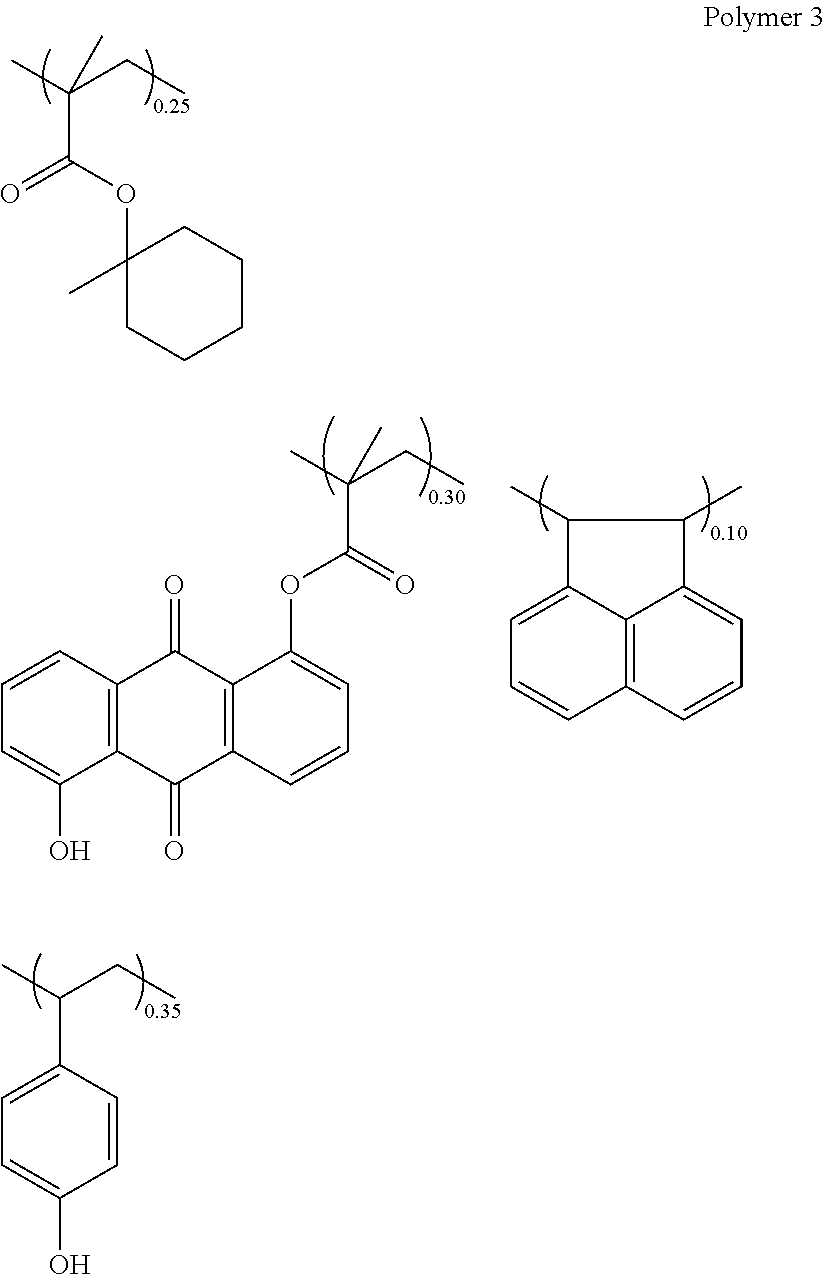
CC(CC)(C(OC1(C)CCCCC1)=O)C.CC(CC)C1=CC=C(O)C=C1.CC(CC)(C(OC1=CC=CC2=C1C(=O)C1=C(C(O)=CC=C1)C2=O)=O)C.C12=C3C=CC=C1C(C)C(C)C2=CC=C3
